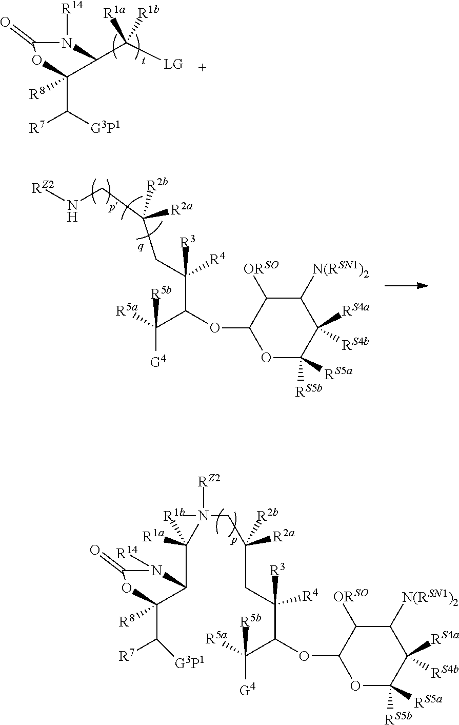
[G4]C(C(C(CC(CN(C(C1C([R8])(C([R7])[G3P1])OC(=O)N1[R14])([R1a])[R1b])([RZ2])C)([R2a])[R2b])([R3])[R4])OC1C([ORSO])C([N(RSN1)2])C([RS4a])([RS4b])C([RS5a])([RS5b])O1)([R5b])[R5a].[G4]C(C(C(CC(CN[RZ2])([R2a])[R2b])([R3])[R4])OC1C([ORSO])C([N(RSN1)2])C([RS4a])([RS4b])C([RS5a])([RS5b])O1)([R5b])[R5a].C1([R8])(C([R7])[G3P1])OC(=O)N([R14])C1C([LG])([R1a])[R1b]
